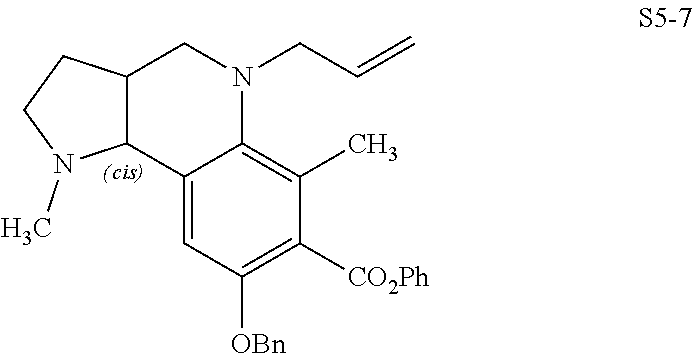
C12=CC([OBn])=C([CO2Ph])C(C)=C1N(CC=C)CC1C2N(C)CC1
